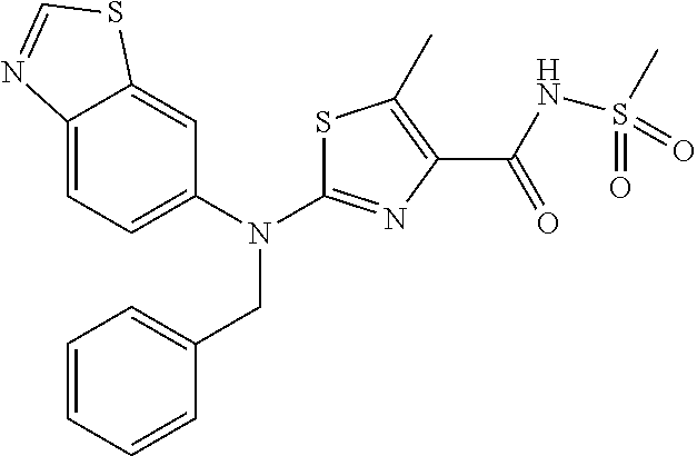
C1(N(CC2=CC=CC=C2)C2=NC(C(NS(C)(=O)=O)=O)=C(C)S2)=CC=C2C(=C1)SC=N2
